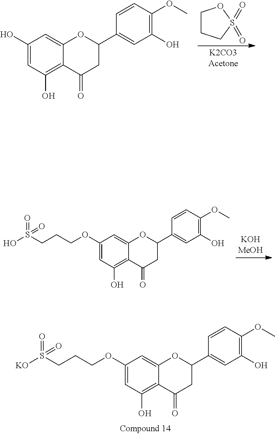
C1(OCCCS([KO])(=O)=O)=CC(O)=C2C(=C1)OC(C1=CC(O)=C(OC)C=C1)CC2=O.C1CCS(=O)(=O)O1.C1(O)=CC(O)=C2C(=C1)OC(C1=CC(O)=C(OC)C=C1)CC2=O.C1(OCCCS(O)(=O)=O)=CC(O)=C2C(=C1)OC(C1=CC(O)=C(OC)C=C1)CC2=O
